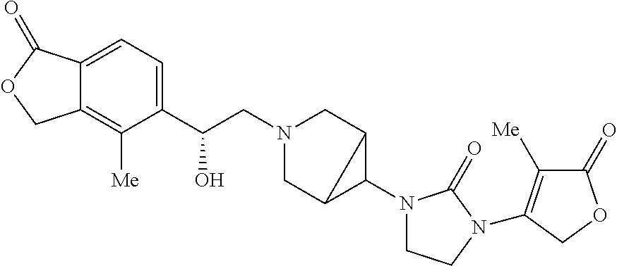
C(CN1CC2C(N3CCN(C4=C([Me])C(=O)OC4)C3=O)C2C1)(C1=CC=C2C(=C1[Me])COC2=O)O
